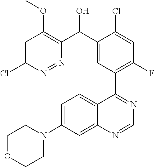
C1=C(Cl)N=NC(C(C2=CC(C3=NC=NC4=CC(N5CCOCC5)=CC=C34)=C(F)C=C2Cl)O)=C1OC
